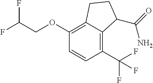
C1(OCC(F)F)=C2C(=C(C(F)(F)F)C=C1)C(C(N)=O)CC2
